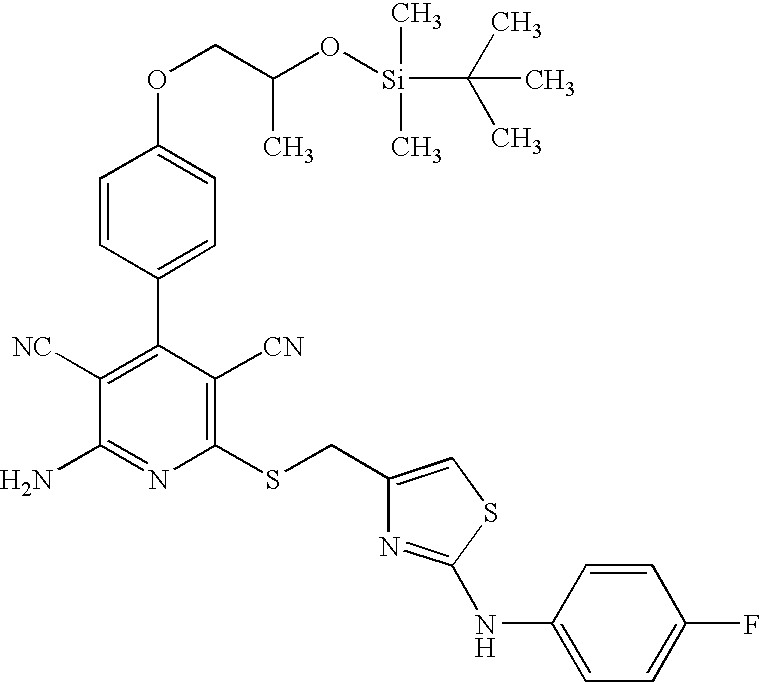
C1=CC(C2=C([NC])C(N)=NC(SCC3=CSC(NC4=CC=C(F)C=C4)=N3)=C2[CN])=CC=C1OCC(O[Si](C(C)(C)C)(C)C)C
